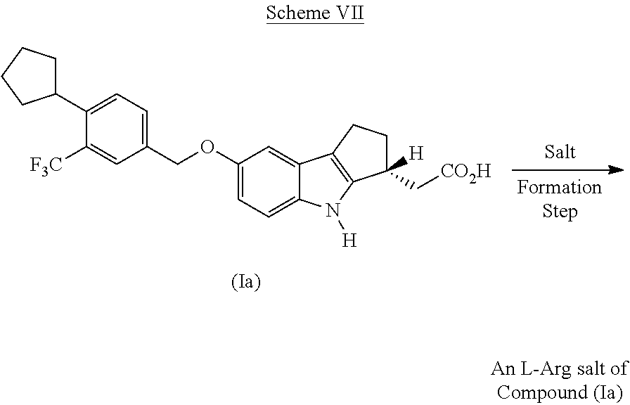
C1(OCC2=CC=C(C3CCCC3)C([F3C])=C2)=CC=C2C(=C1)C1=C(N2[H])C(C[CO2H])([H])CC1
